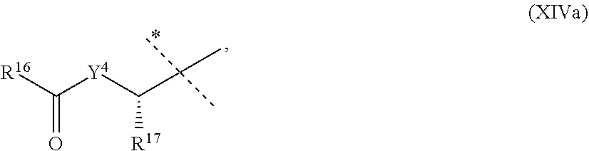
[Y4](C([R16])=O)C(C(C)(C)C)[R17]
